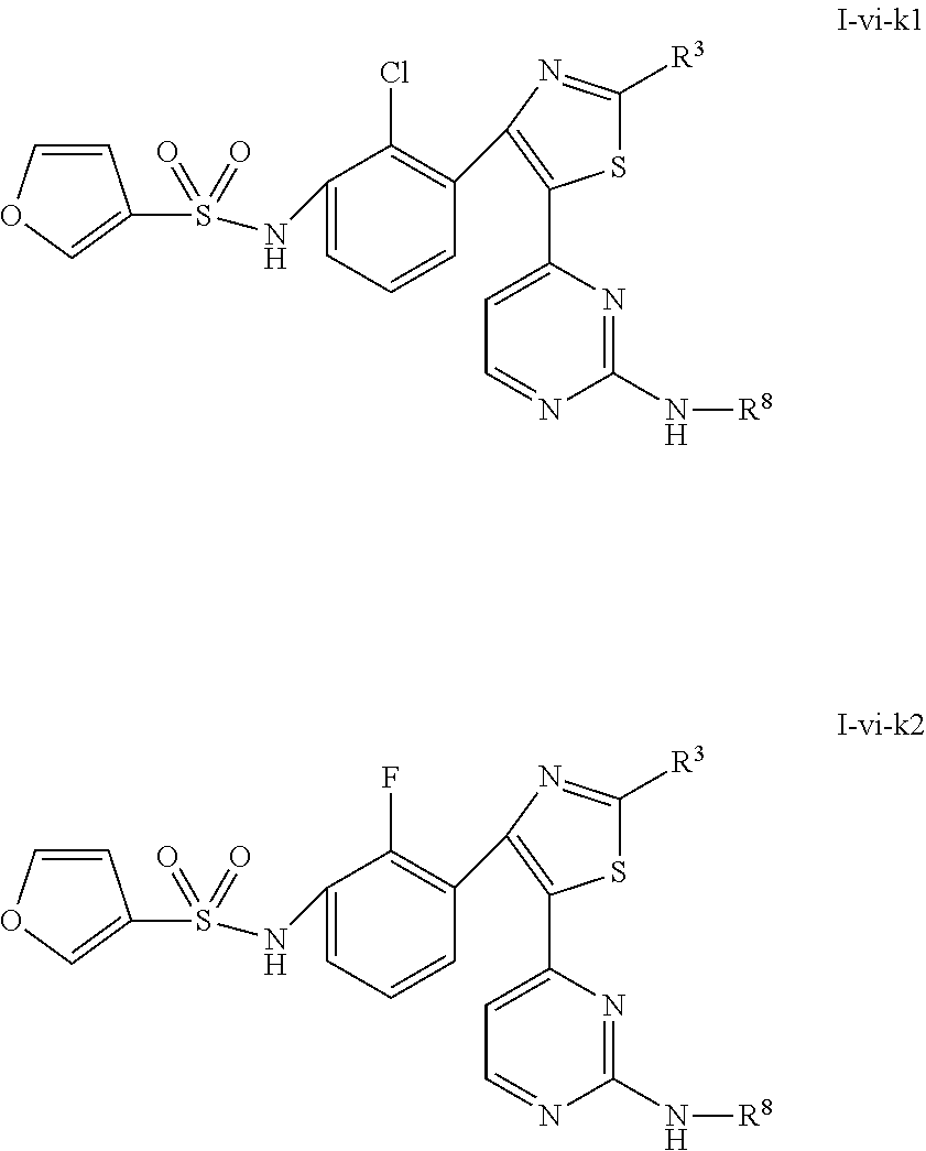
C1=COC=C1S(NC1=CC=CC(C2=C(C3=CC=NC(N[R8])=N3)SC([R3])=N2)=C1Cl)(=O)=O.C1=COC=C1S(NC1=CC=CC(C2=C(C3=CC=NC(N[R8])=N3)SC([R3])=N2)=C1F)(=O)=O
